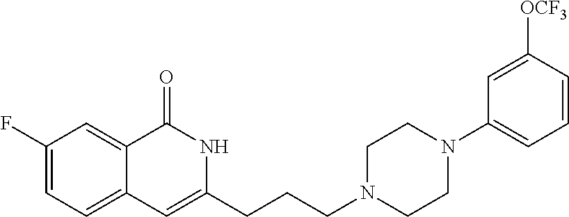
C1(F)=CC=C2C(=C1)C(=O)NC(CCCN1CCN(C3=CC=CC([OCF3])=C3)CC1)=C2
